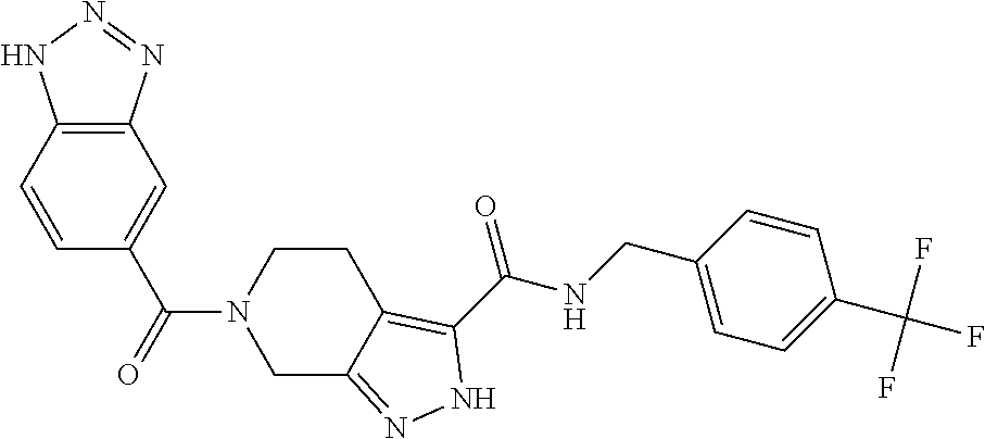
C1=CC2=C(C=C1C(N1CC3=NNC(C(NCC4=CC=C(C(F)(F)F)C=C4)=O)=C3CC1)=O)N=NN2
